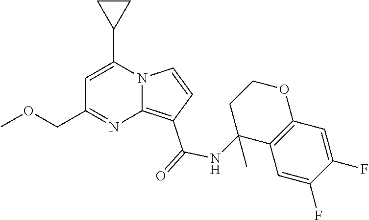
N12C(=C(C(=O)NC3(C)C4=C(OCC3)C=C(F)C(F)=C4)C=C1)N=C(COC)C=C2C1CC1
